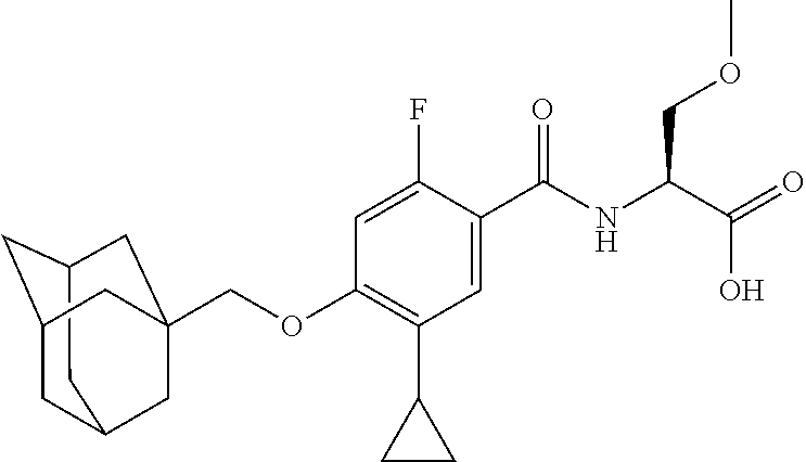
C1(OCC23CC4CC(CC(C2)C4)C3)=C(C2CC2)C=C(C(NC(C(O)=O)COC)=O)C(F)=C1
